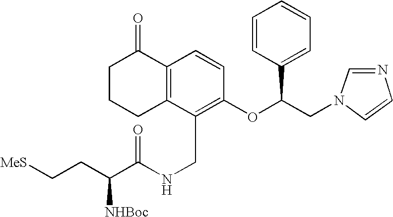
C1C2=C(C(=O)CC1)C=CC(OC(CN1C=CN=C1)C1=CC=CC=C1)=C2CNC(C(CC[MeS])[NHBoc])=O
